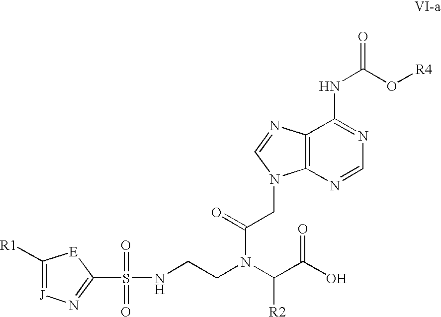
C1([R1])=[J]N=C(S(=O)(=O)NCCN(C(C(O)=O)[R2])C(=O)CN2C3=C(C(NC(O[R4])=O)=NC=N3)N=C2)[E]1
